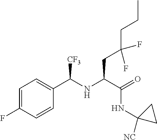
C1=C(F)C=CC(C(NC(C(=O)NC2([NC])CC2)CC(CCC)(F)F)[CF3])=C1
